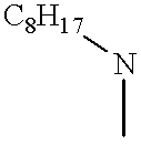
[C8H17]NC
